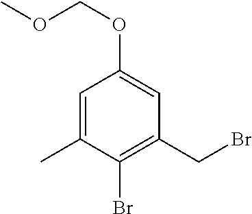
C1=C(C)C(Br)=C(CBr)C=C1OCOC
